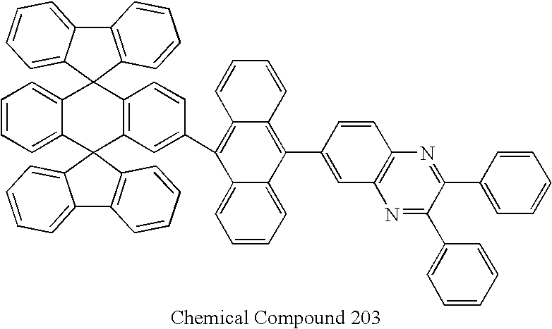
C12=CC=CC=C1C1(C3=C(C=CC(C4=C5C(=C(C6=CC7=C(C=C6)N=C(C6=CC=CC=C6)C(C6=CC=CC=C6)=N7)C6=CC=CC=C46)C=CC=C5)=C3)C23C2=CC=CC=C2C2=C3C=CC=C2)C2=C(C3=CC=CC=C31)C=CC=C2
